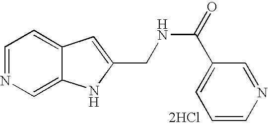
C1=NC=C2C(=C1)C=C(CNC(=O)C1=CC=CN=C1)N2.[2HCl]
